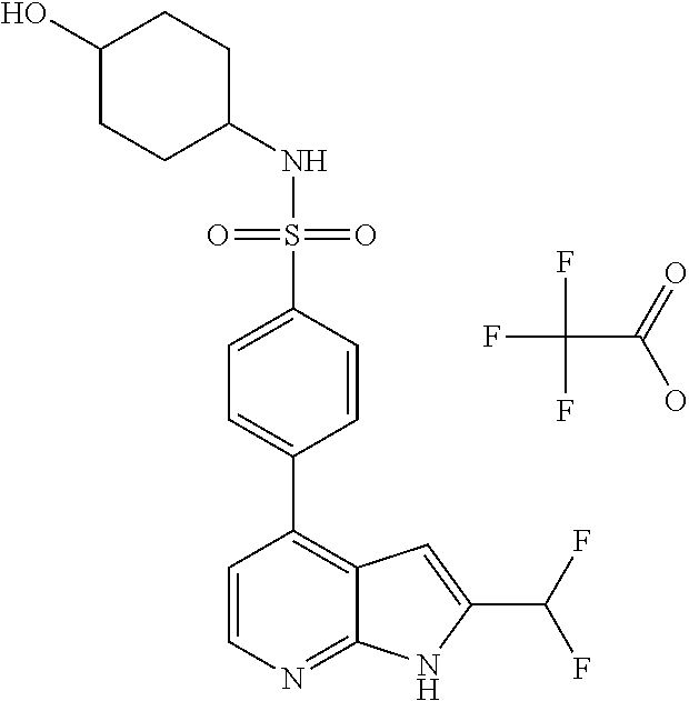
C1(O)CCC(NS(=O)(=O)C2=CC=C(C3=C4C(=NC=C3)NC(C(F)F)=C4)C=C2)CC1.FC(C(=O)O)(F)F
